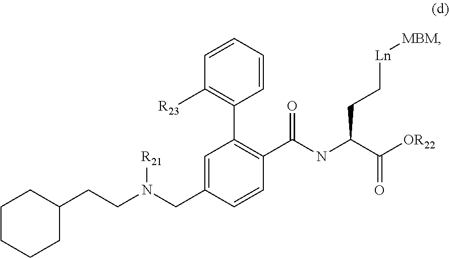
C1CCCC(CCN([R21])CC2=CC(C3=C([R23])C=CC=C3)=C(C(=O)NC(CC[Ln][MBM])C(=O)[OR22])C=C2)C1
